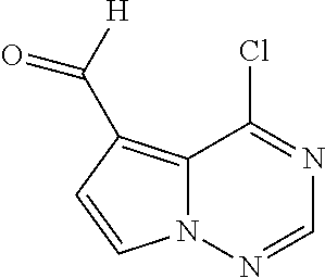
C12=C(C([H])=O)C=CN1N=CN=C2Cl
